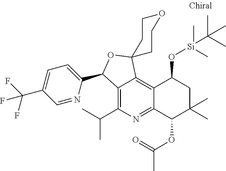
C12=C(C(C)C)N=C3C(=C1C1(OC2C2=CC=C(C(F)(F)F)C=N2)CCOCC1)C(O[Si](C)(C(C)(C)C)C)CC(C)(C)C3OC(=O)C
